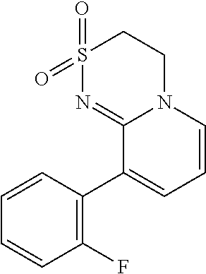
C1(F)=C(C2=CC=CN3C2=NS(=O)(=O)CC3)C=CC=C1
